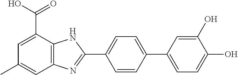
C1=CC(C2=CC=C(O)C(O)=C2)=CC=C1C1=NC2=C(N1)C(C(O)=O)=CC(C)=C2
